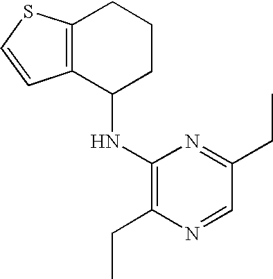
C12=C(C(NC3=C(CC)N=CC(CC)=N3)CCC1)C=CS2
